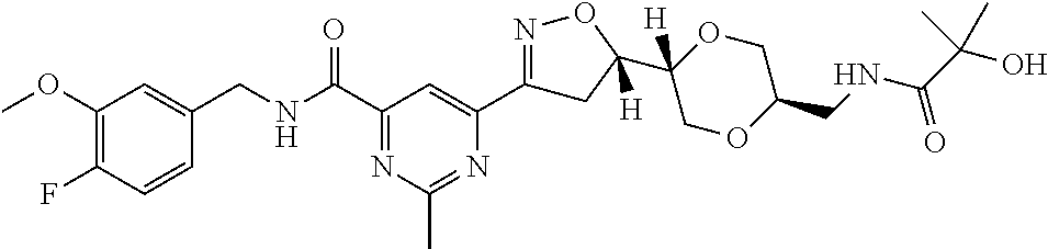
C1(OC)=C(F)C=CC(CNC(C2=NC(C)=NC(C3=NOC(C4([H])OCC(CNC(C(O)(C)C)=O)OC4)([H])C3)=C2)=O)=C1
